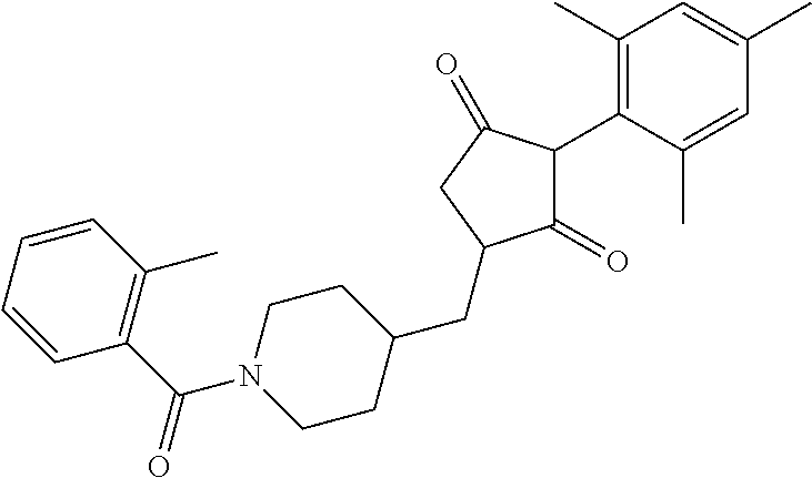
C1(=O)C(C2=C(C)C=C(C)C=C2C)C(=O)CC1CC1CCN(C(C2=C(C)C=CC=C2)=O)CC1
